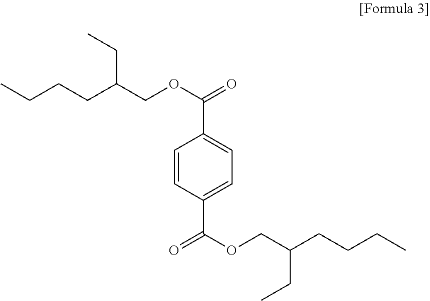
C1=CC(C(OCC(CCCC)CC)=O)=CC=C1C(OCC(CCCC)CC)=O
